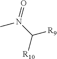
O=N(C([R9])[R10])C
